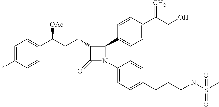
C1=C(F)C=CC(C(CCC2C(=O)N(C3=CC=C(CCCNS(C)(=O)=O)C=C3)C2C2=CC=C(C(CO)=C)C=C2)[OAc])=C1
